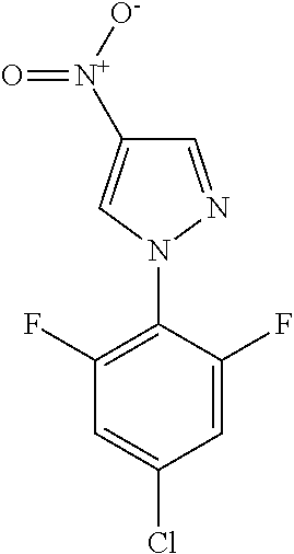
C1=NN(C2=C(F)C=C(Cl)C=C2F)C=C1[N+]([O-])=O
